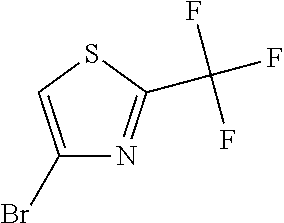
C1(Br)=CSC(C(F)(F)F)=N1
